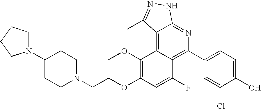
C1(C2=C3C(=C4C(=N2)NN=C4C)C(OC)=C(OCCN2CCC(N4CCCC4)CC2)C=C3F)=CC=C(O)C(Cl)=C1
